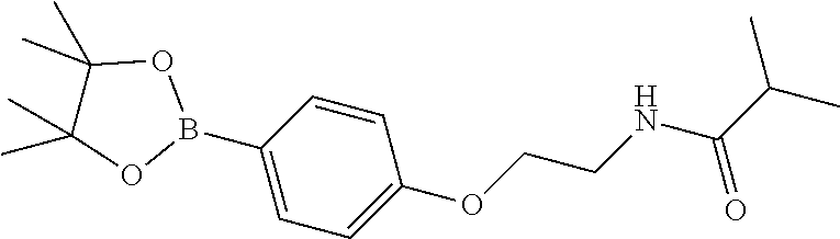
O(CCNC(C(C)C)=O)C1=CC=C(B2OC(C)(C)C(C)(C)O2)C=C1
